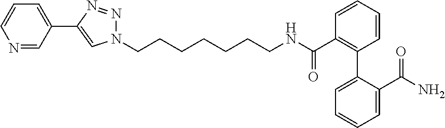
C1=CC=CC(C(NCCCCCCCN2N=NC(C3=CC=CN=C3)=C2)=O)=C1C1=CC=CC=C1C(N)=O
